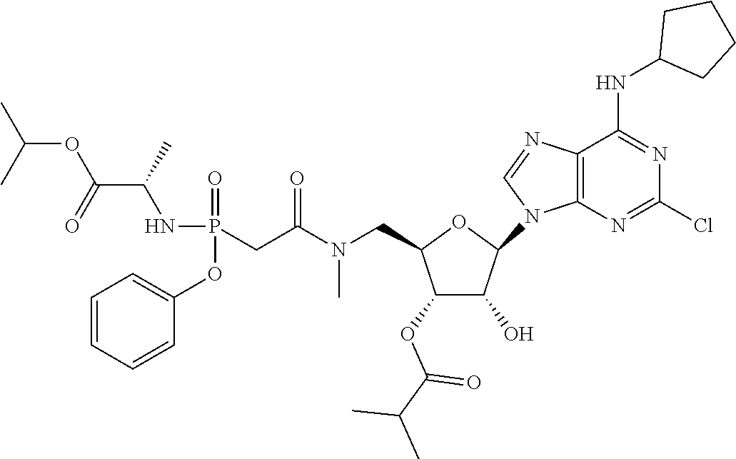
O1C(CN(C(CP(=O)(OC2=CC=CC=C2)NC(C(=O)OC(C)C)C)=O)C)C(OC(C(C)C)=O)C(O)C1N1C=NC2=C1N=C(Cl)N=C2NC1CCCC1
